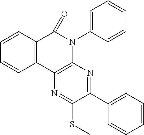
C12=C(C3=C(N(C4=CC=CC=C4)C1=O)N=C(C1=CC=CC=C1)C(SC)=N3)C=CC=C2
